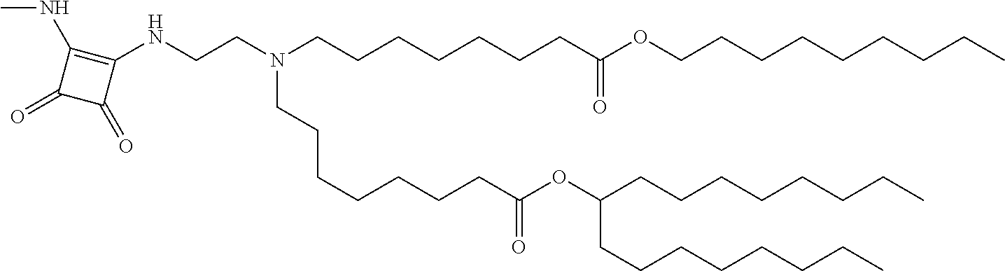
C(C(=O)OC(CCCCCCCC)CCCCCCCC)CCCCCCN(CCCCCCCC(OCCCCCCCCC)=O)CCNC1=C(NC)C(=O)C1=O
